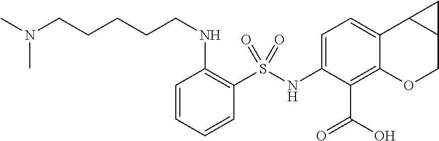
C1=C(NS(C2=C(NCCCCCN(C)C)C=CC=C2)(=O)=O)C(C(O)=O)=C2C(=C1)C1C(CO2)C1
